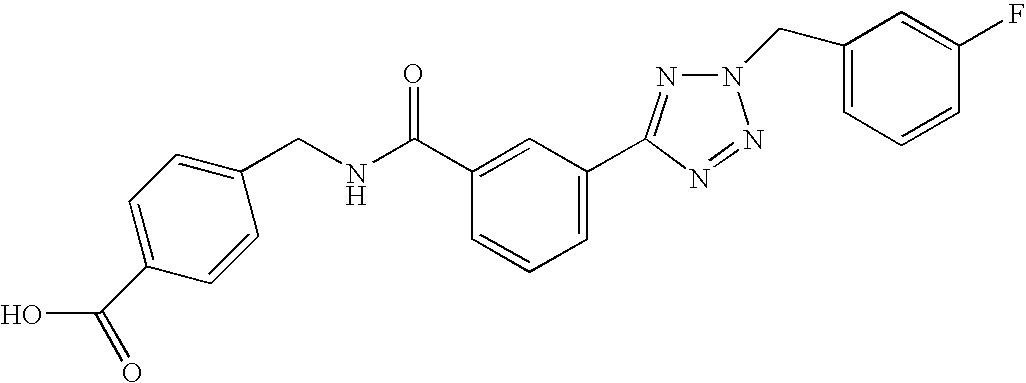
C1=CC(CNC(C2=CC(C3=NN(CC4=CC=CC(F)=C4)N=N3)=CC=C2)=O)=CC=C1C(O)=O
